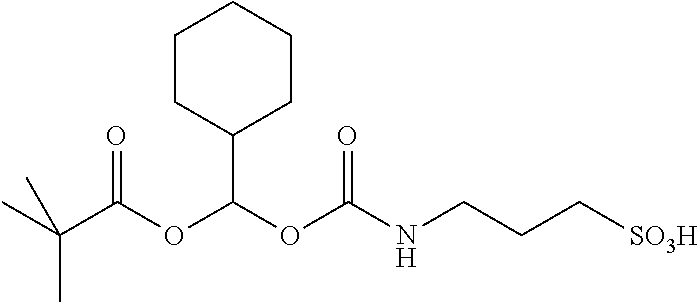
C(C(OC(OC(NCCC[SO3H])=O)C1CCCCC1)=O)(C)(C)C
